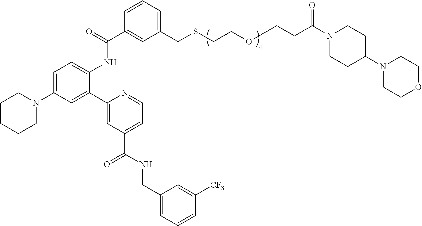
C1=C(N2CCCCC2)C=C(C2=CC(C(NCC3=CC=CC([CF3])=C3)=O)=CC=N2)C(NC(C2=CC(CSCCOCCC(N3CCC(N4CCOCC4)CC3)=O)=CC=C2)=O)=C1
